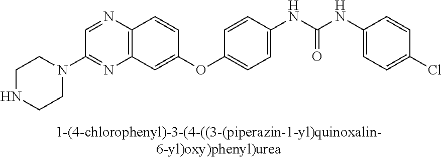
C12=C(N=CC(N3CCNCC3)=N1)C=CC(OC1=CC=C(NC(NC3=CC=C(Cl)C=C3)=O)C=C1)=C2
